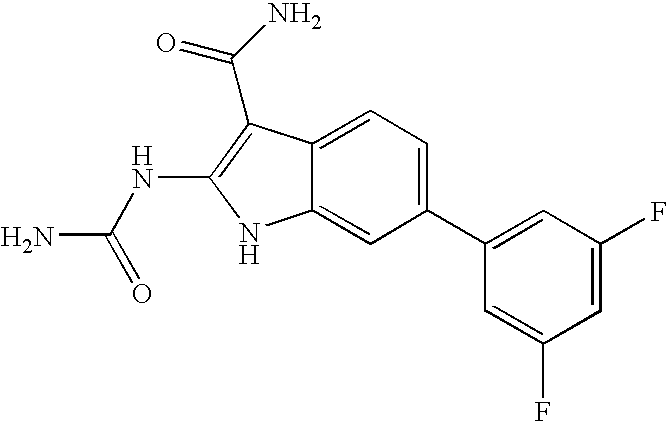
C1(C2=CC(F)=CC(F)=C2)=CC=C2C(=C1)NC(NC(N)=O)=C2C(=O)N
